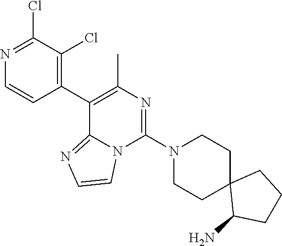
C1(C2=C(C)N=C(N3CCC4(CC3)C(N)CCC4)N3C2=NC=C3)=C(Cl)C(Cl)=NC=C1
